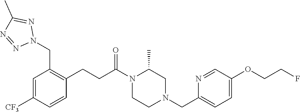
C1=C([CF3])C=CC(CCC(N2CCN(CC3=CC=C(OCCF)C=N3)CC2C)=O)=C1CN1N=C(C)N=N1
